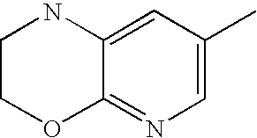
C1COC2=NC=C(C)C=C2N1
